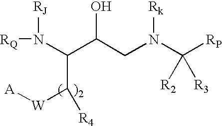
[RQ]N(C(C(CN(C([RP])([R2])[R3])[Rk])O)C([W][A])[R4])[RJ]
